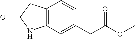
C12=C(C=CC(CC(OC)=O)=C1)CC(=O)N2
